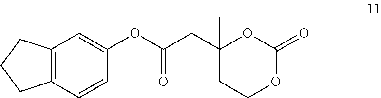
O(C(CC1(C)CCOC(=O)O1)=O)C1=CC2=C(C=C1)CCC2
